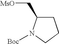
C1C(C[MsO])N([Boc])CC1
